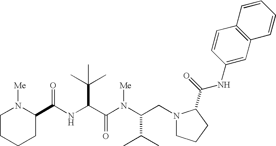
N(C(C(N(C(CN1CCCC1C(=O)NC1=CC2=C(C=C1)C=CC=C2)C(C)C)[Me])=O)C(C)(C)C)C(=O)C1N([Me])CCCC1
